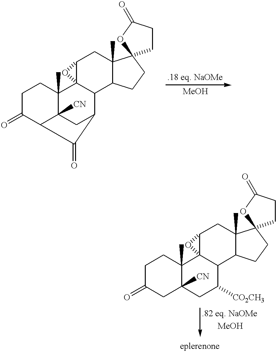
C1CC2(C)C3([CN])C(C1=O)C(=O)C(C3)C1C23C(CC2(C)C1CCC21CCC(=O)O1)O3.C1CC2(C)C([CN])(CC1=O)CC([CO2CH3])C1C23C(CC2(C)C1CCC21CCC(=O)O1)O3
